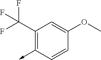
C1(C(F)(F)F)=C(->C)C=CC(OC)=C1
